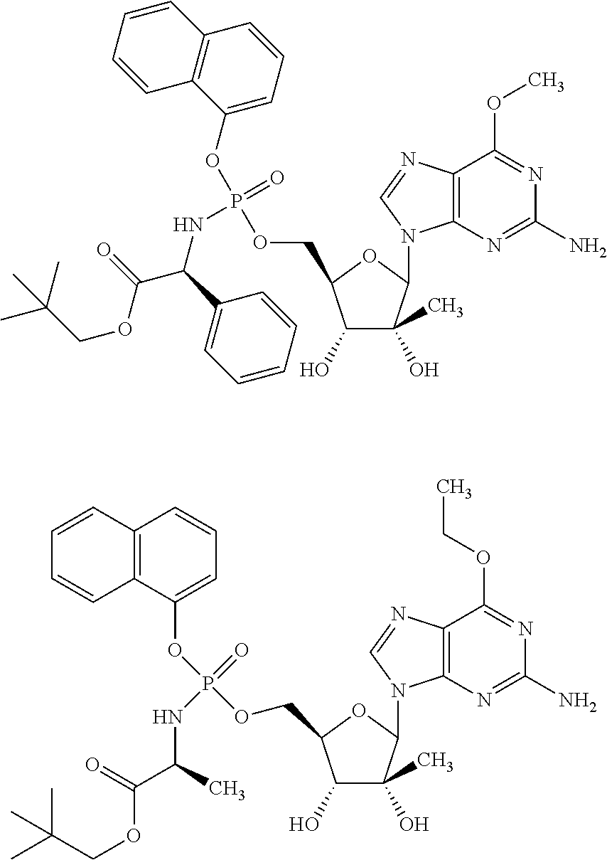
C12=C(N=C(N)N=C1OCC)N(C1C(O)(C)C(O)C(COP(OC3=CC=CC4=C3C=CC=C4)(=O)NC(C(=O)OCC(C)(C)C)C)O1)C=N2.C12=C(N=C(N)N=C1OC)N(C1OC(COP(OC3=CC=CC4=C3C=CC=C4)(=O)NC(C3=CC=CC=C3)C(OCC(C)(C)C)=O)C(O)C1(O)C)C=N2
